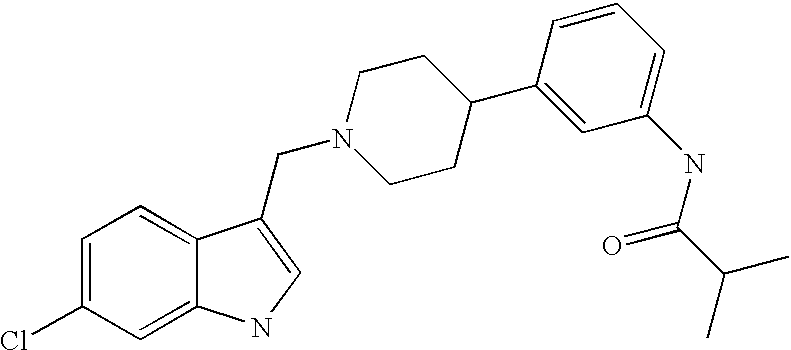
C1=C(Cl)C=C2C(=C1)C(CN1CCC(C3=CC(NC(C(C)C)=O)=CC=C3)CC1)=CN2
